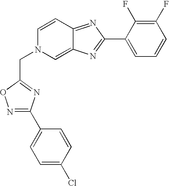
C1(C2=NC3=CN(CC4=NC(C5=CC=C(Cl)C=C5)=NO4)C=CC3=N2)=CC=CC(F)=C1F
